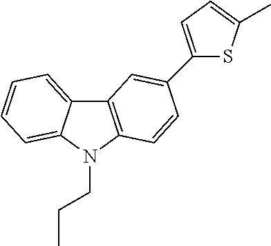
C12=CC=CC=C1N(CCC)C1=C2C=C(C2=CC=C(C)S2)C=C1
